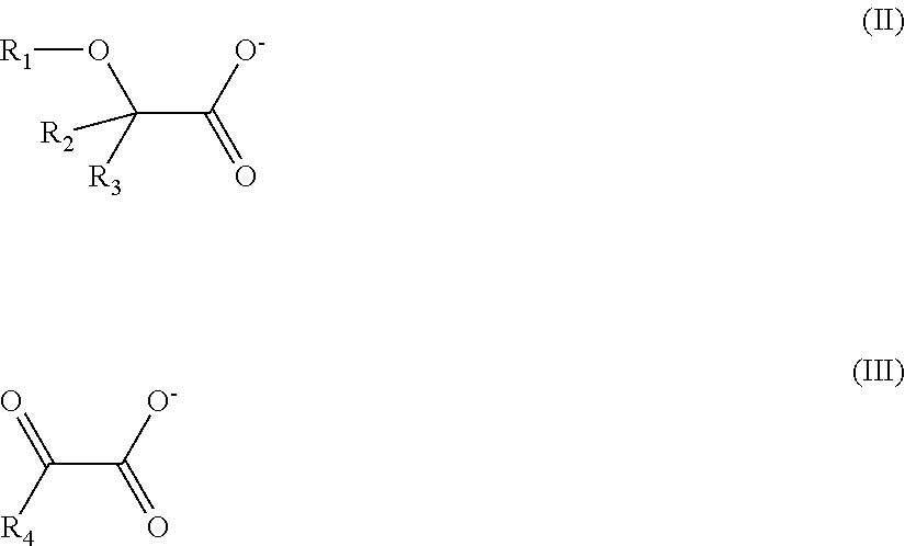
C(C([O-])=O)(O[R1])([R3])[R2].C(C([O-])=O)(=O)[R4]
